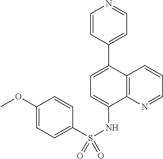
C12=C(N=CC=C1)C(NS(C1=CC=C(OC)C=C1)(=O)=O)=CC=C2C1=CC=NC=C1
